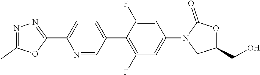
N1=C(C)OC(C2=CC=C(C3=C(F)C=C(N4CC(CO)OC4=O)C=C3F)C=N2)=N1
